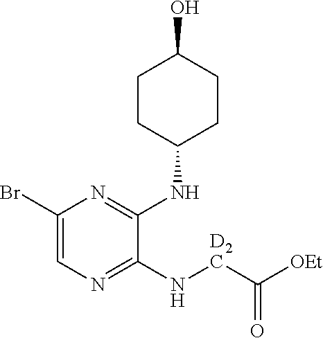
C1(Br)=CN=C(N[D2C]C([OEt])=O)C(NC2CCC(O)CC2)=N1
